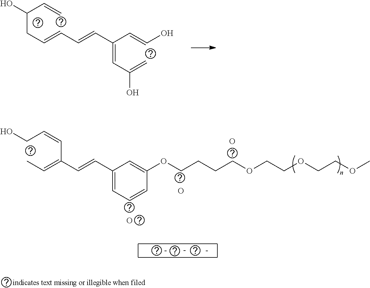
C(CC=CC=CC(=CC(=C)O)C=CO)(C=C)O.C(C=CC(=CC)C=CC1=CC=CC(OCCCCOCCOCCOC)=C1)O.O.O.O
